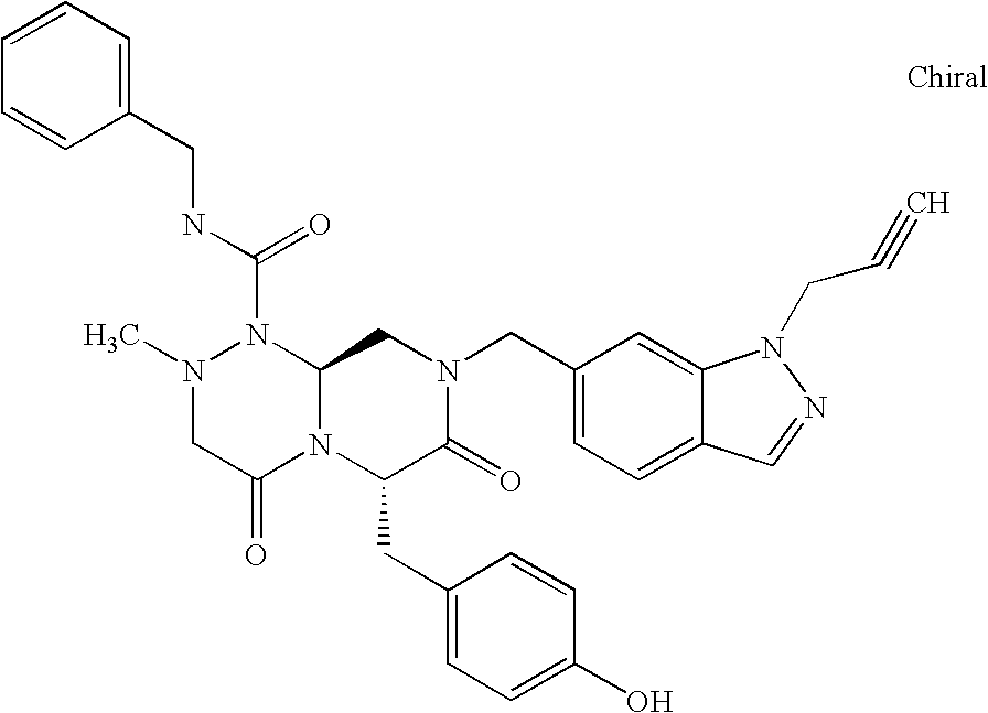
CN1CC(=O)N2C(N1C(NCC1=CC=CC=C1)=O)CN(CC1=CC=C3C(=C1)N(CC#C)N=C3)C(=O)C2CC1=CC=C(O)C=C1
